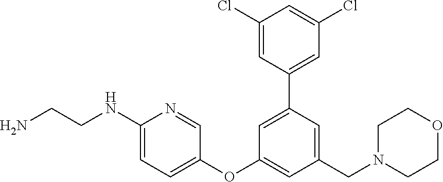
C1(Cl)=CC(C2=CC(OC3=CC=C(NCCN)N=C3)=CC(CN3CCOCC3)=C2)=CC(Cl)=C1
